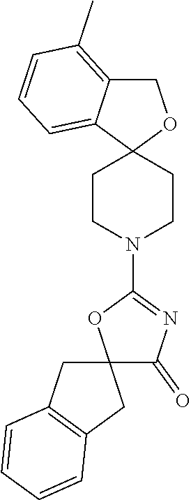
C1CN(C2=NC(=O)C3(O2)CC2=C(C3)C=CC=C2)CCC12OCC1=C(C)C=CC=C21
